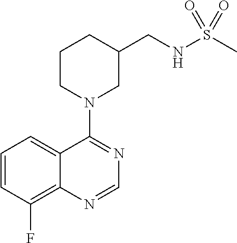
C1=CC(F)=C2C(=C1)C(N1CC(CNS(C)(=O)=O)CCC1)=NC=N2
